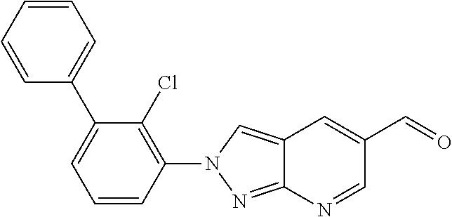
N1(C2=C(Cl)C(C3=CC=CC=C3)=CC=C2)N=C2N=CC(C=O)=CC2=C1
